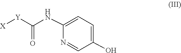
C1(O)=CC=C(NC([Y][X])=O)N=C1
